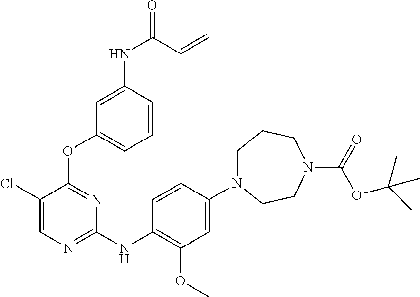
C1(NC(=O)C=C)=CC(OC2=NC(NC3=C(OC)C=C(N4CCCN(C(OC(C)(C)C)=O)CC4)C=C3)=NC=C2Cl)=CC=C1
